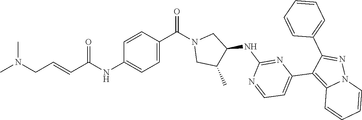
CN(CC=CC(NC1=CC=C(C(=O)N2CC(C)C(NC3=NC(C4=C5N(N=C4C4=CC=CC=C4)C=CC=C5)=CC=N3)C2)C=C1)=O)C
